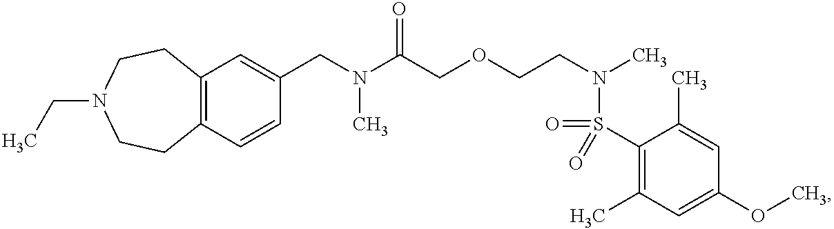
C1(CN(C(COCCN(C)S(=O)(C2=C(C)C=C(OC)C=C2C)=O)=O)C)=CC2=C(C=C1)CCN(CC)CC2
